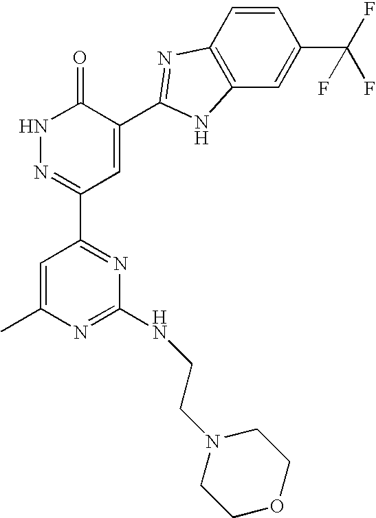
C1=C(C)N=C(NCCN2CCOCC2)N=C1C1=NNC(=O)C(C2=NC3=C(C=C(C(F)(F)F)C=C3)N2)=C1
